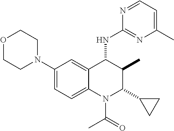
C1(N2CCOCC2)=CC=C2C(=C1)C(NC1=NC(C)=CC=N1)C(C)C(C1CC1)N2C(=O)C
